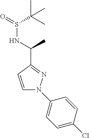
C1=CC(C(NS(C(C)(C)C)=O)C)=NN1C1=CC=C(Cl)C=C1
